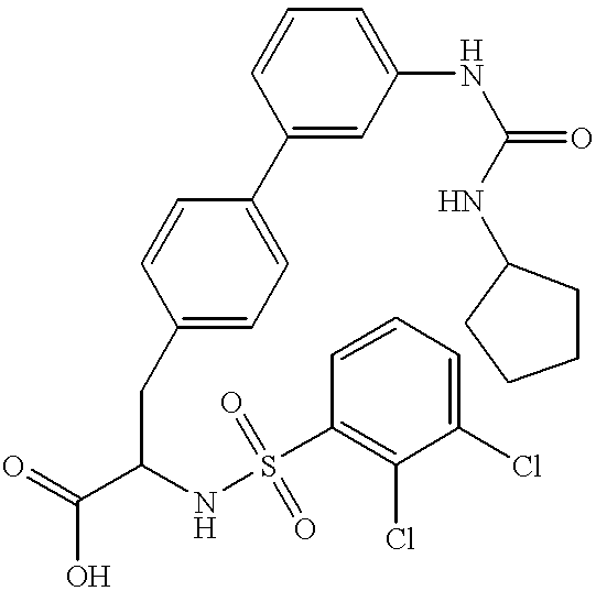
C1(C2=CC=C(CC(C(=O)O)NS(=O)(C3=C(Cl)C(Cl)=CC=C3)=O)C=C2)=CC(NC(=O)NC2CCCC2)=CC=C1
